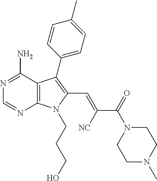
N1=C(N)C2=C(N=C1)N(CCCO)C(C=C([NC])C(=O)N1CCN(C)CC1)=C2C1=CC=C(C)C=C1
